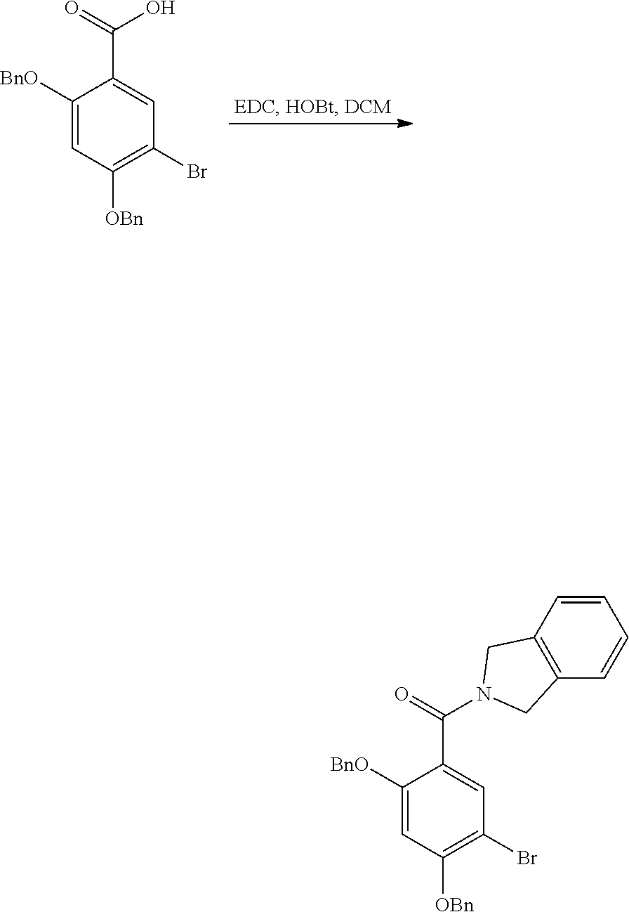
C1([BnO])=CC([OBn])=C(Br)C=C1C(=O)O.C1([BnO])=CC([OBn])=C(Br)C=C1C(=O)N1CC2=C(C=CC=C2)C1
